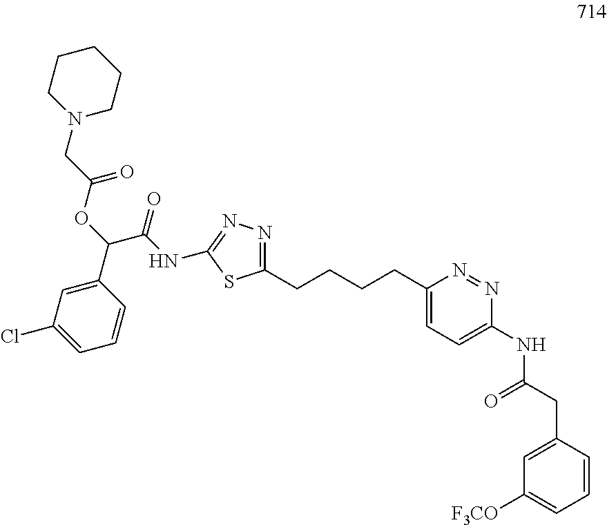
C(C(NC1=NN=C(CCCCC2=CC=C(NC(CC3=CC([F3CO])=CC=C3)=O)N=N2)S1)=O)(C1=CC(Cl)=CC=C1)OC(CN1CCCCC1)=O
